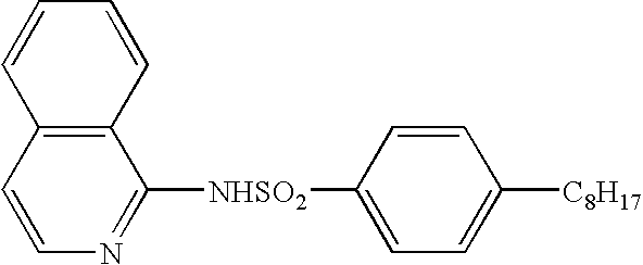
C12=C(C=CN=C1[NHSO2]C1=CC=C([C8H17])C=C1)C=CC=C2
